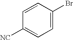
C1=C(Br)C=CC([NC])=C1
